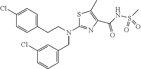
C1=C(Cl)C=CC=C1CN(C1=NC(C(NS(C)(=O)=O)=O)=C(C)S1)CCC1=CC=C(Cl)C=C1
